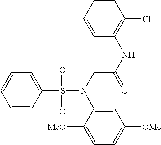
C1=CC(S(N(CC(NC2=C(Cl)C=CC=C2)=O)C2=CC([OMe])=CC=C2[MeO])(=O)=O)=CC=C1
